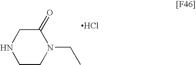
C1(=O)CNCCN1CC.Cl
